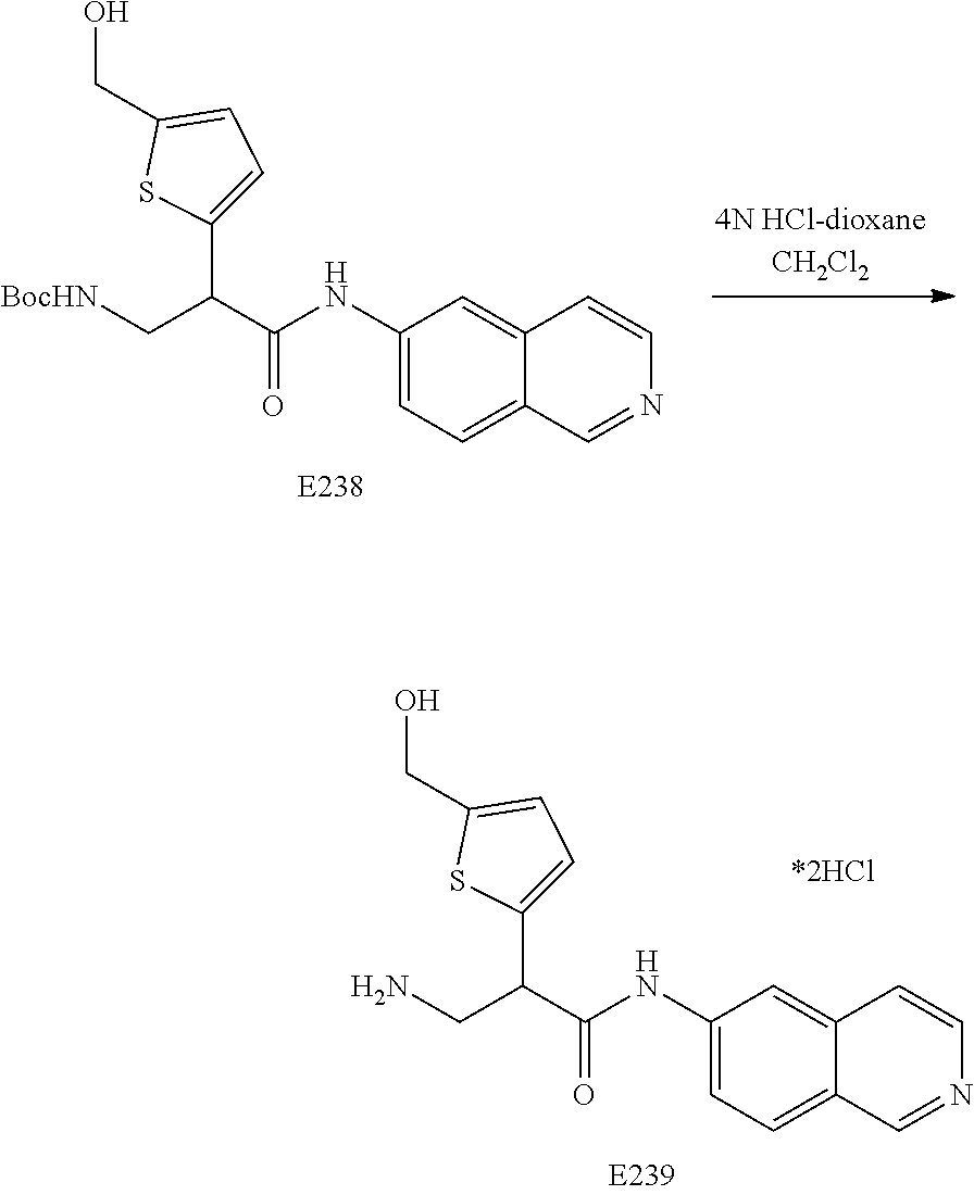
C1(NC(C(C[BocHN])C2=CC=C(CO)S2)=O)=CC=C2C(=C1)C=CN=C2.C1(NC(C(CN)C2=CC=C(CO)S2)=O)=CC=C2C(=C1)C=CN=C2
